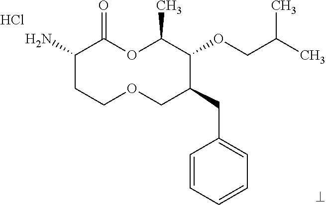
C1(N)CCOCC(CC2=CC=CC=C2)C(OCC(C)C)C(C)OC1=O.Cl
